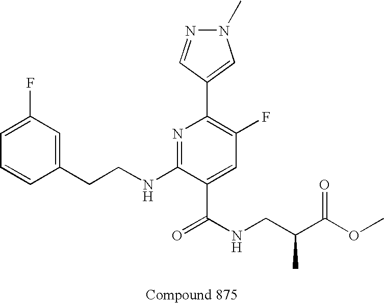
C1=CC(CCNC2=NC(C3=CN(C)N=C3)=C(F)C=C2C(NCC(C(OC)=O)C)=O)=CC(F)=C1
